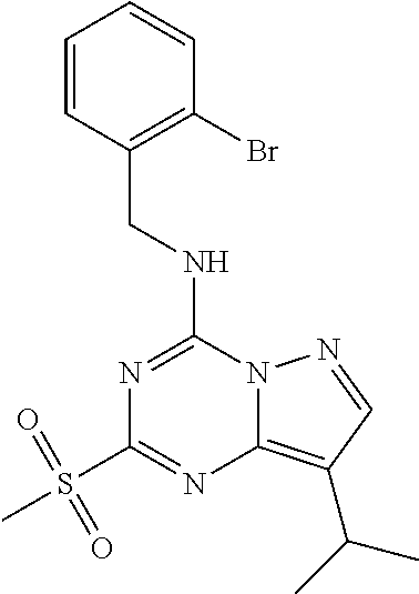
C1=CC(CNC2=NC(S(C)(=O)=O)=NC3=C(C(C)C)C=NN23)=C(Br)C=C1
